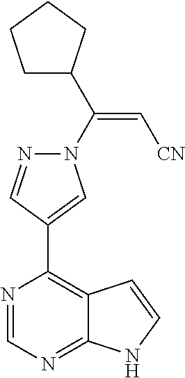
N1(C(=C[CN])C2CCCC2)N=CC(C2=C3C(=NC=N2)NC=C3)=C1
